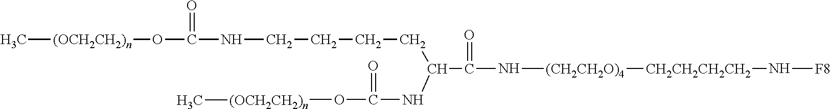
[(CH2CH2O)4]([CH2CH2CH2CH2]N[F8])NC(C(CCCCNC(O[(OCH2CH2)n]C)=O)NC(O[(OCH2CH2)n]C)=O)=O
